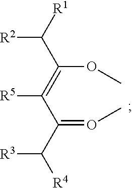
C([R2])(C(=C([R5])C(=OC)C([R3])[R4])OC)[R1]
